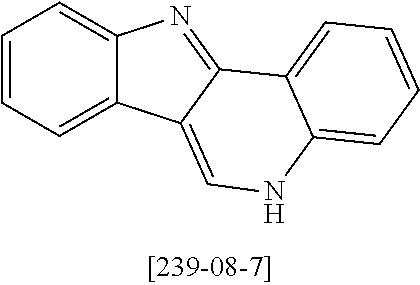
C1=CC=C2C(=C1)N=C1C2=CNC2=CC=CC=C12
